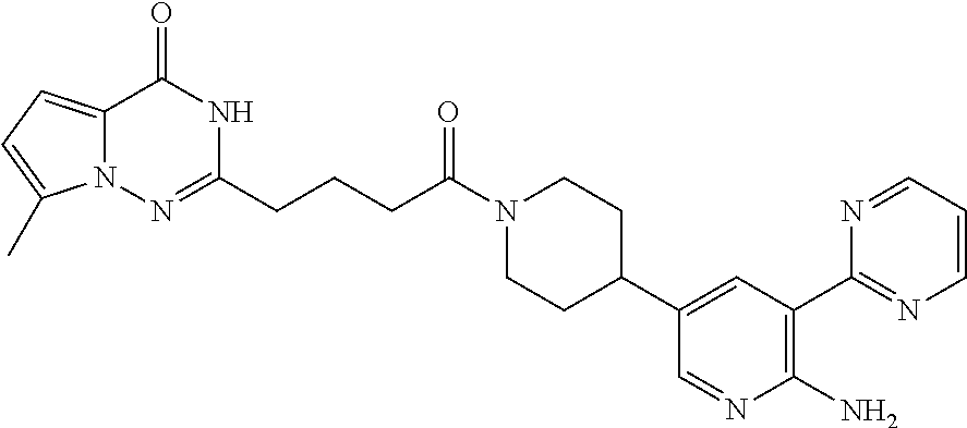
C12=CC=C(C)N1N=C(CCCC(N1CCC(C3=CC(C4=NC=CC=N4)=C(N)N=C3)CC1)=O)NC2=O
